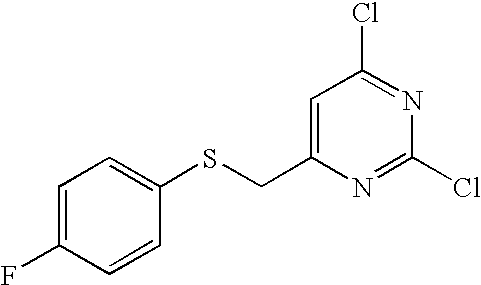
ClC1=NC(Cl)=NC(CSC2=CC=C(F)C=C2)=C1
